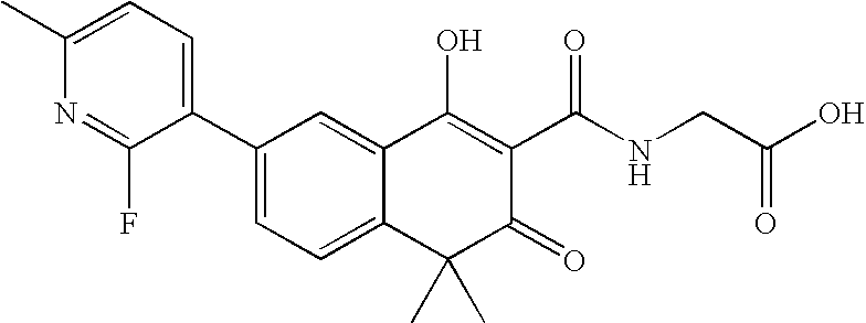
C1(C2=CC=C(C)N=C2F)=CC=C2C(=C1)C(O)=C(C(NCC(O)=O)=O)C(=O)C2(C)C
